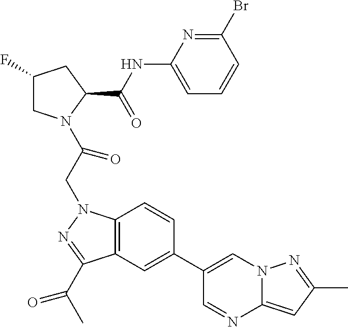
C1(F)CN(C(CN2C3=C(C(C(C)=O)=N2)C=C(C2=CN4C(=CC(C)=N4)N=C2)C=C3)=O)C(C(NC2=CC=CC(Br)=N2)=O)C1
